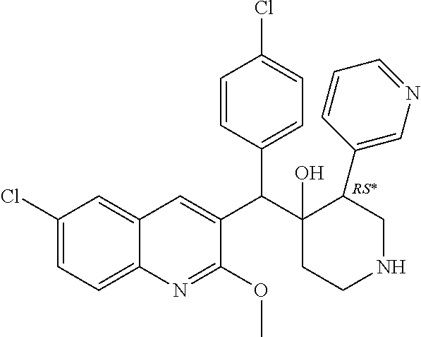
C1(Cl)=CC=C2C(=C1)C=C(C(C1(O)CCNCC1C1=CN=CC=C1)C1=CC=C(Cl)C=C1)C(OC)=N2.[RS*]
